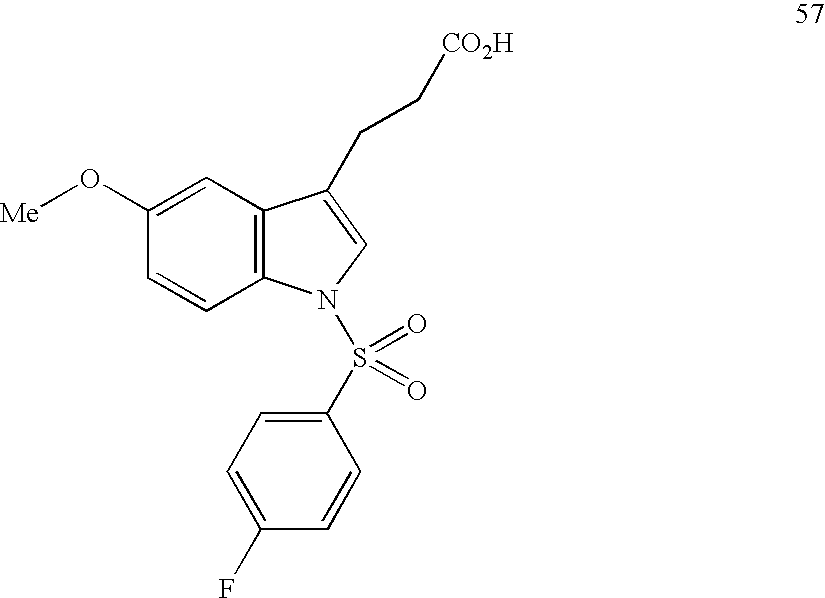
C1(O[Me])=CC2=C(C=C1)N(S(=O)(C1=CC=C(F)C=C1)=O)C=C2CC[CO2H]
